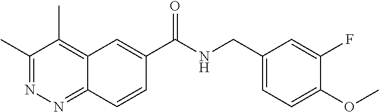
C1(C)=NN=C2C(=C1C)C=C(C(NCC1=CC=C(OC)C(F)=C1)=O)C=C2
